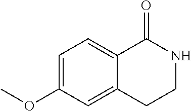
C1=C(OC)C=C2C(=C1)C(=O)NCC2
